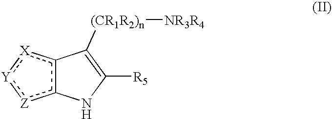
c12c([Z]:[Y]:[X]1)NC([R5])=C2[(CR1R2)n][NR3R4]
